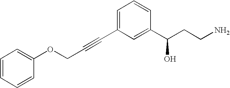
O(CC#CC1=CC=CC(C(CCN)O)=C1)C1=CC=CC=C1
